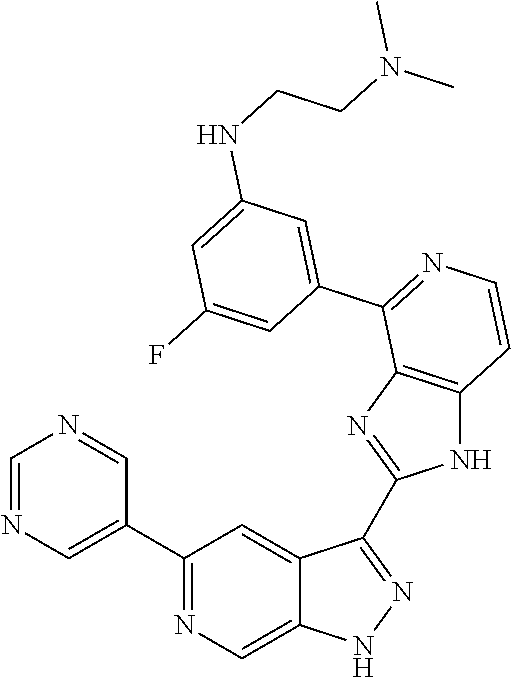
C1=NC=C(C2=NC=C3C(=C2)C(C2=NC4=C(N2)C=CN=C4C2=CC(NCCN(C)C)=CC(F)=C2)=NN3)C=N1
